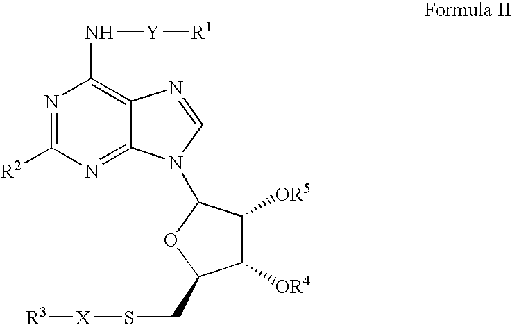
N1=C([R2])N=C2C(=C1N[Y][R1])N=CN2C1C([OR5])C([OR4])C(CS[X][R3])O1
